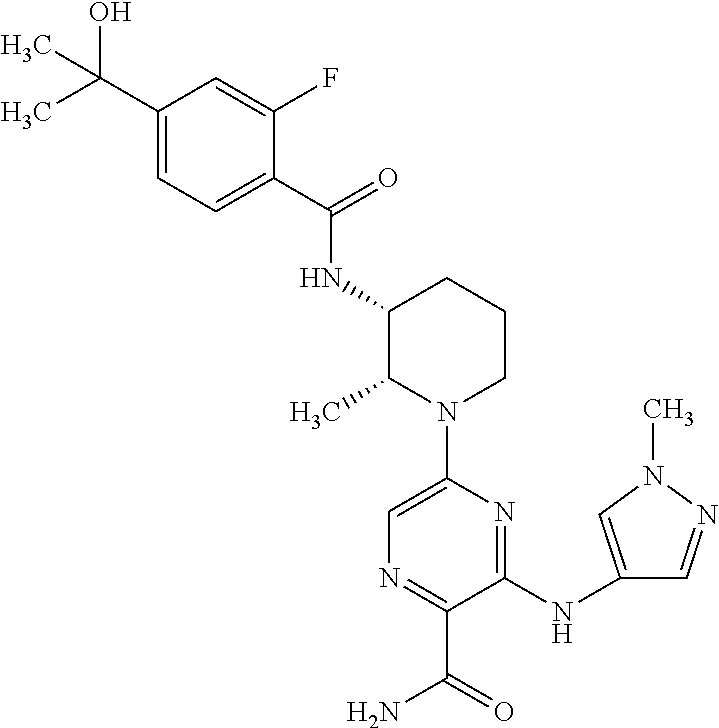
C1(C(C)(O)C)=CC=C(C(=O)NC2C(C)N(C3=CN=C(C(=O)N)C(NC4=CN(C)N=C4)=N3)CCC2)C(F)=C1
